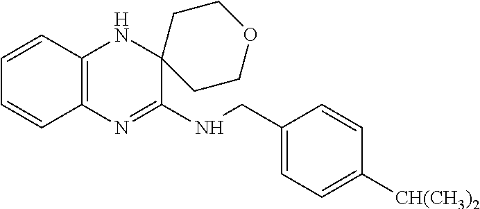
C1=CC2=C(C=C1)N=C(NCC1=CC=C([CH(CH3)2])C=C1)C1(N2)CCOCC1
